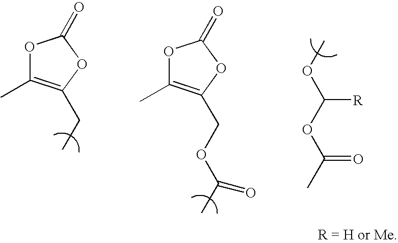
O1C(C)=C(CC)OC1=O.O1C(C)=C(COC(C)=O)OC1=O.O(C(OC(C)=O)[R])C
